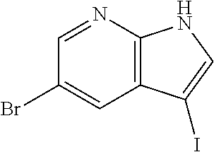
C12=C(N=CC(Br)=C1)NC=C2I
